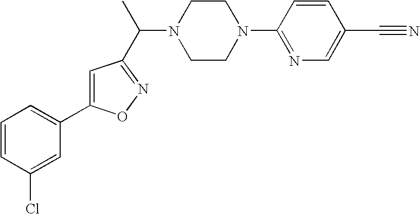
C1=CC(Cl)=CC(C2=CC(C(C)N3CCN(C4=NC=C(C#N)C=C4)CC3)=NO2)=C1
